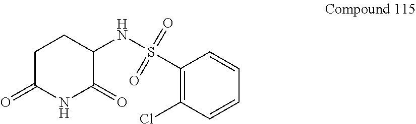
C1(S(NC2CCC(=O)NC2=O)(=O)=O)=C(Cl)C=CC=C1
